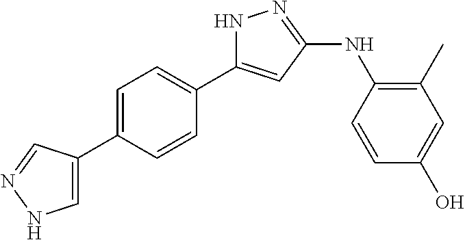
N1C(C2=CC=C(C3=CNN=C3)C=C2)=CC(NC2=C(C)C=C(O)C=C2)=N1
